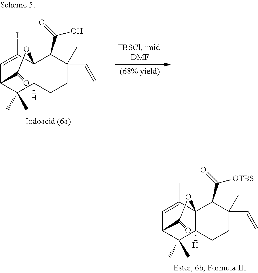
CC1=CC2C(C)(C)C3([H])C1(C(C(=O)[OTBS])C(C=C)(C)CC3)OC2=O.IC1=CC2C(C)(C)C3([H])C1(C(C(=O)O)C(C=C)(C)CC3)OC2=O
